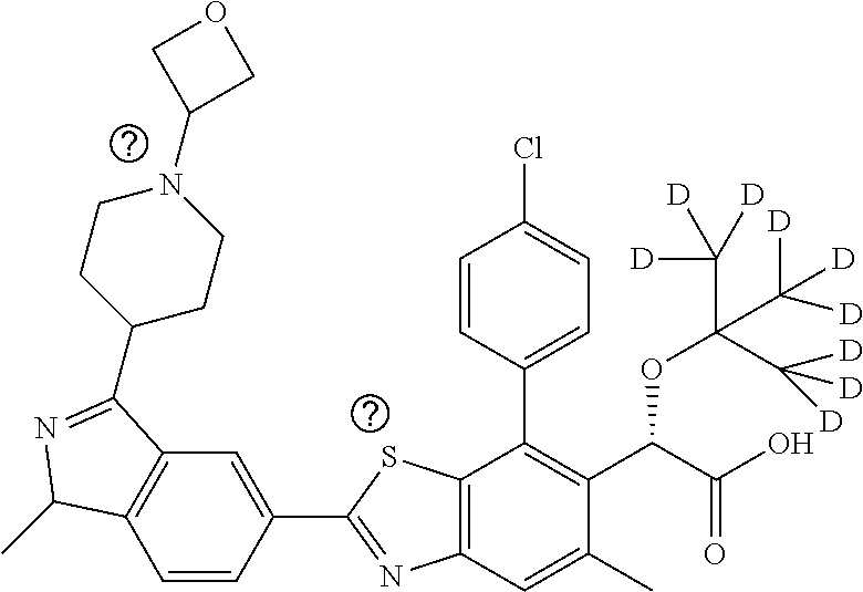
C1=CC(C2=NC3=C(S2)C(C2=CC=C(Cl)C=C2)=C(C(C(O)=O)OC(C([D])([D])[D])(C([D])([D])[D])C([D])([D])[D])C(C)=C3)=CC2=C1C(C)N=C2C1CCN(C2COC2)CC1
